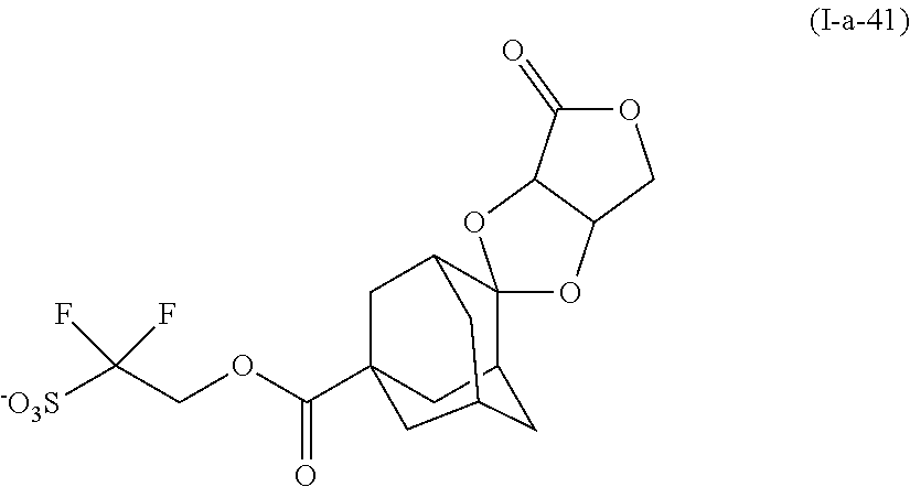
C(C([-O3S])(F)F)OC(=O)C12CC3C4(C(C1)CC(C2)C3)OC1C(O4)C(=O)OC1
